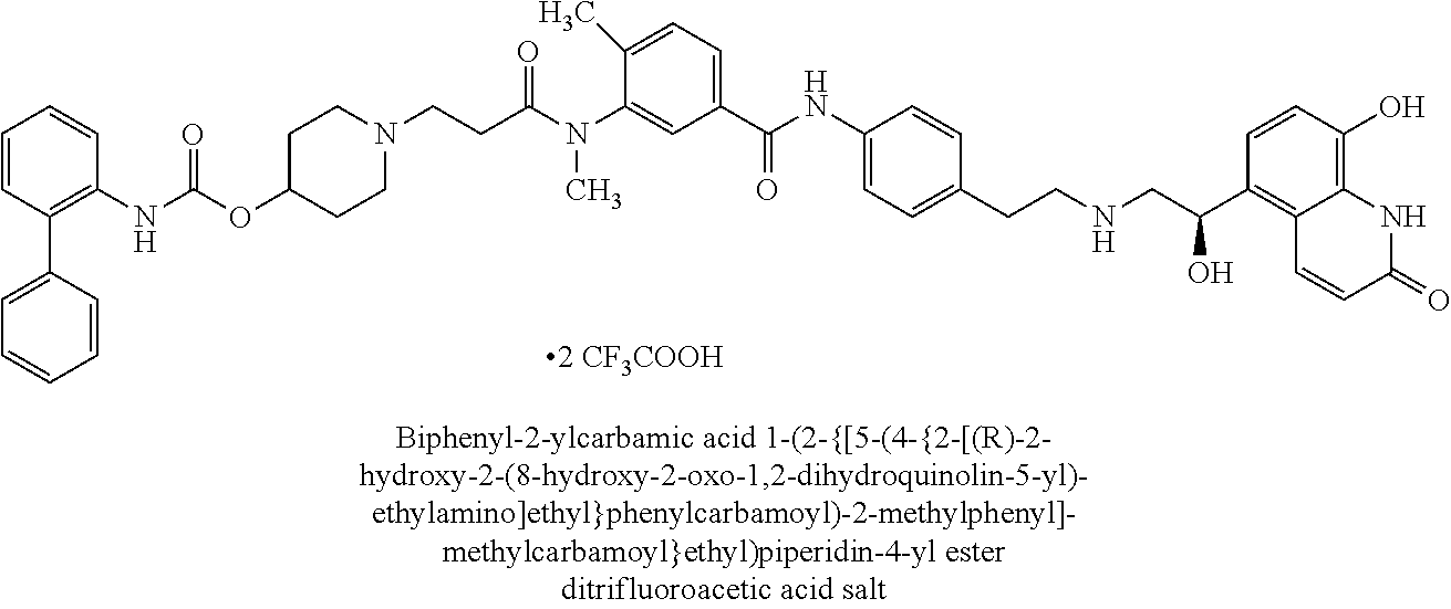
N(C)(C(CCN1CCC(OC(NC2=C(C3=CC=CC=C3)C=CC=C2)=O)CC1)=O)C1=CC(C(=O)NC2=CC=C(CCNCC(C3=C4C(=C(O)C=C3)NC(=O)C=C4)O)C=C2)=CC=C1C
